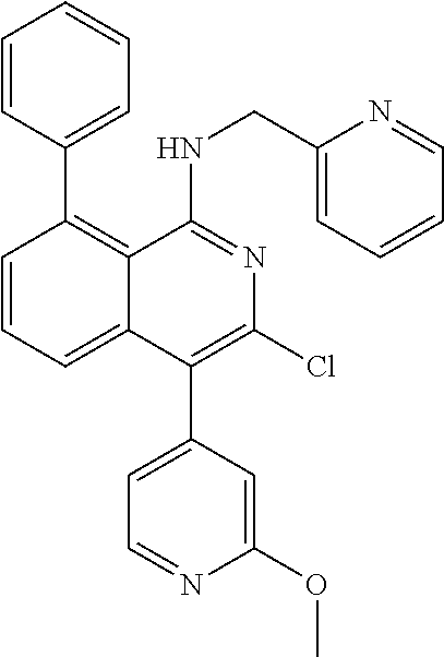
C1=CC(C2=C3C(=CC=C2)C(C2=CC=NC(OC)=C2)=C(Cl)N=C3NCC2=CC=CC=N2)=CC=C1
